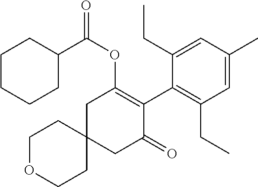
C1OCCC2(C1)CC(=O)C(C1=C(CC)C=C(C)C=C1CC)=C(OC(=O)C1CCCCC1)C2
